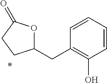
C1(CC2=C(O)C=CC=C2)OC(=O)CC1
